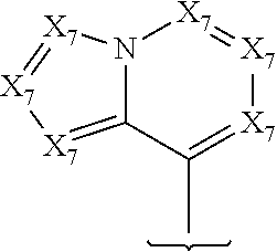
[X7]1=[X7]N2C(=[X7][X7]=[X7]2)C(C)=[X7]1
